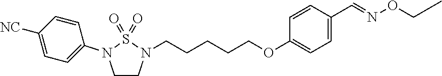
C1CN(CCCCCOC2=CC=C(C=NOCC)C=C2)S(=O)(=O)N1C1=CC=C([NC])C=C1
